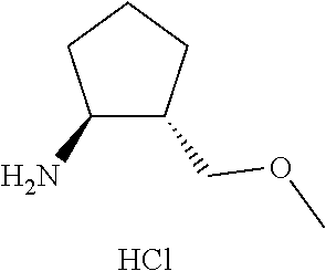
C1(N)C(COC)CCC1.Cl
